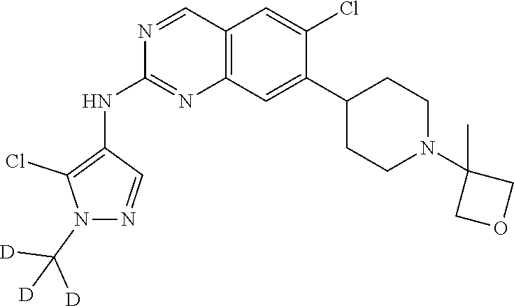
[D]C([D])(N1N=CC(NC2=NC3=C(C=N2)C=C(Cl)C(C2CCN(C4(C)COC4)CC2)=C3)=C1Cl)[D]
